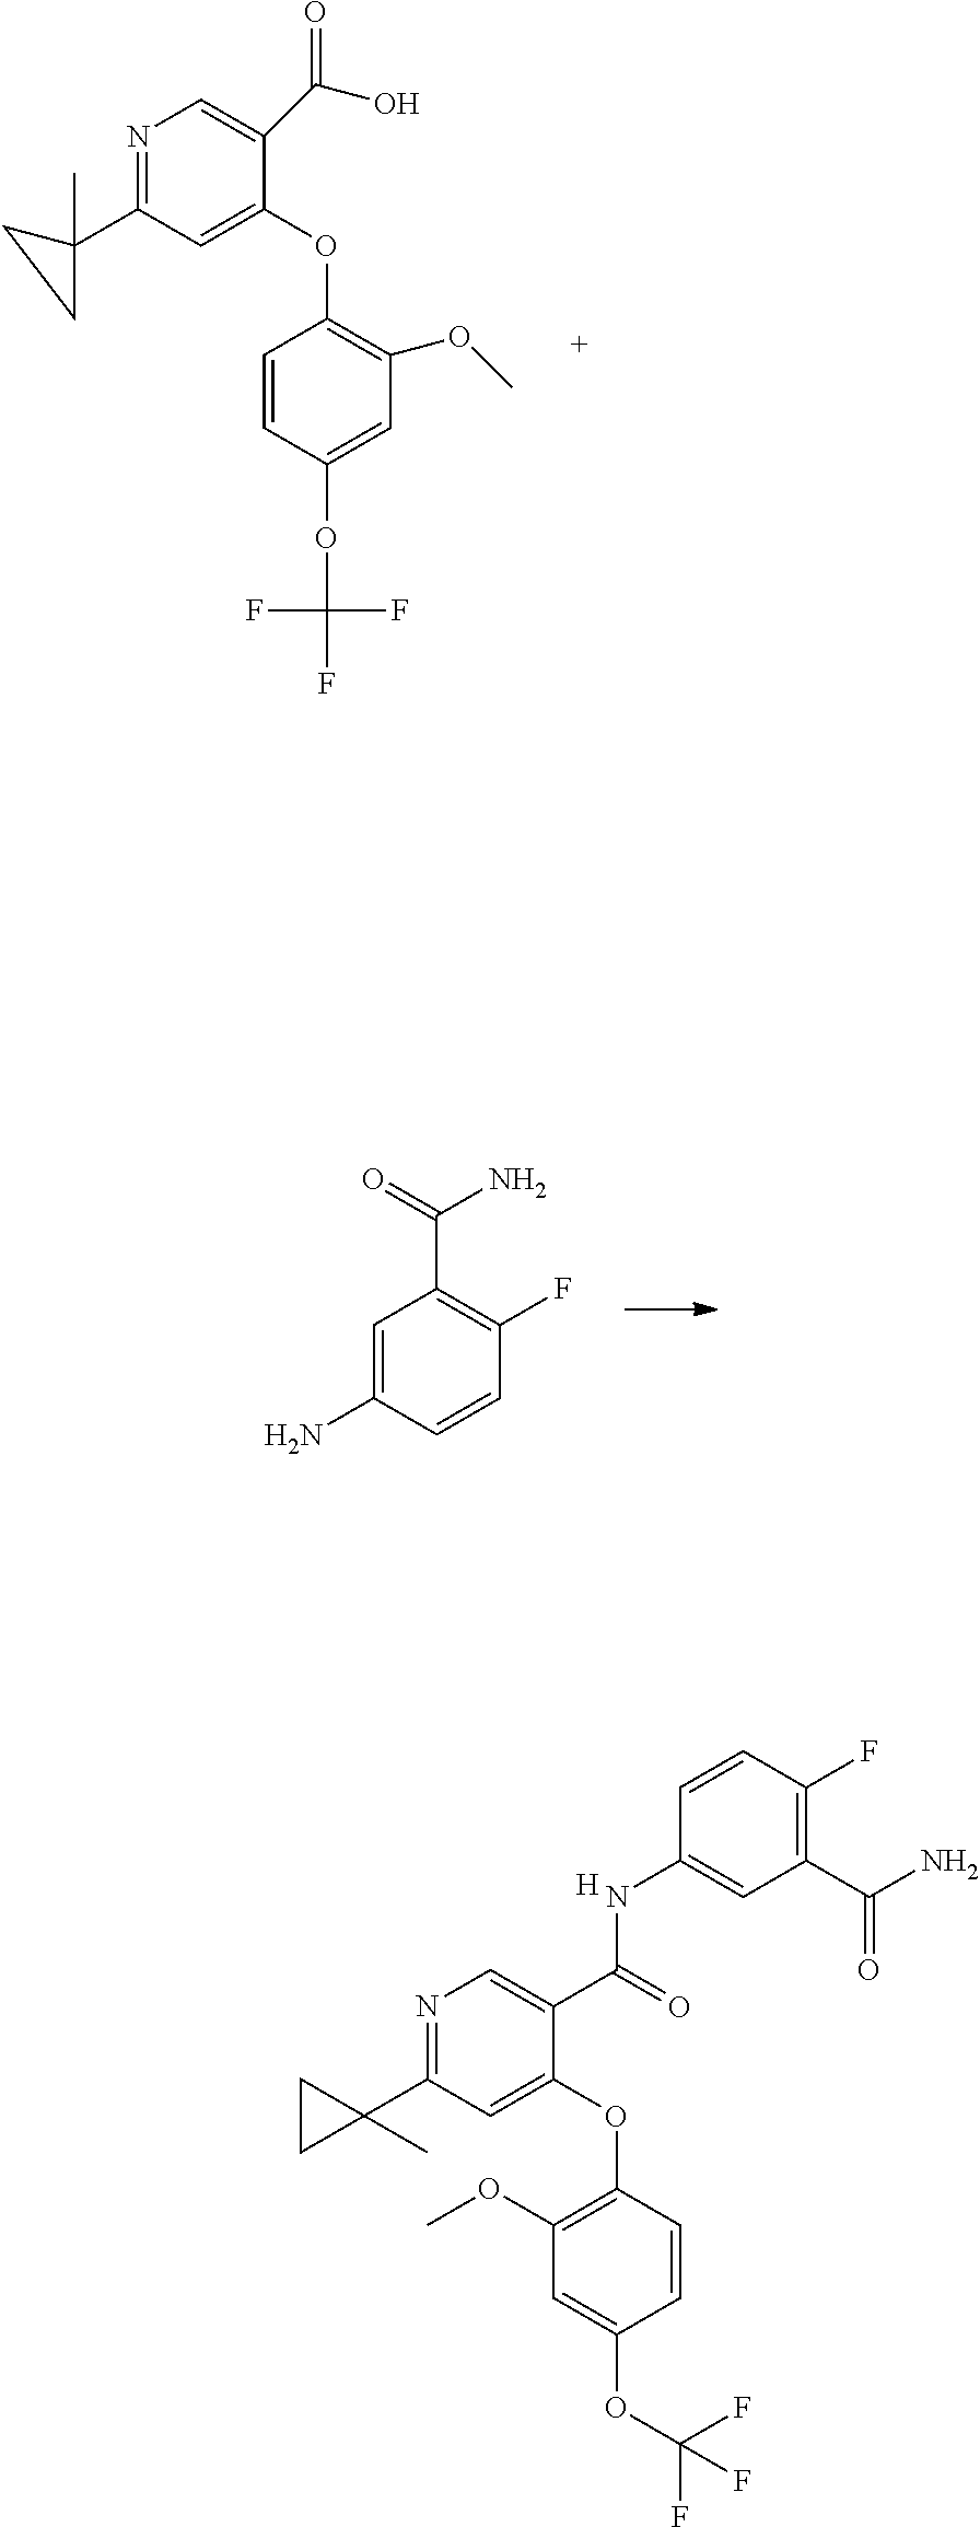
C1=CC(OC(F)(F)F)=CC(OC)=C1OC1=CC(C2(C)CC2)=NC=C1C(O)=O.C1=C(N)C=CC(F)=C1C(=O)N.C1=CC(OC(F)(F)F)=CC(OC)=C1OC1=CC(C2(C)CC2)=NC=C1C(=O)NC1=CC(C(N)=O)=C(F)C=C1.[H]
